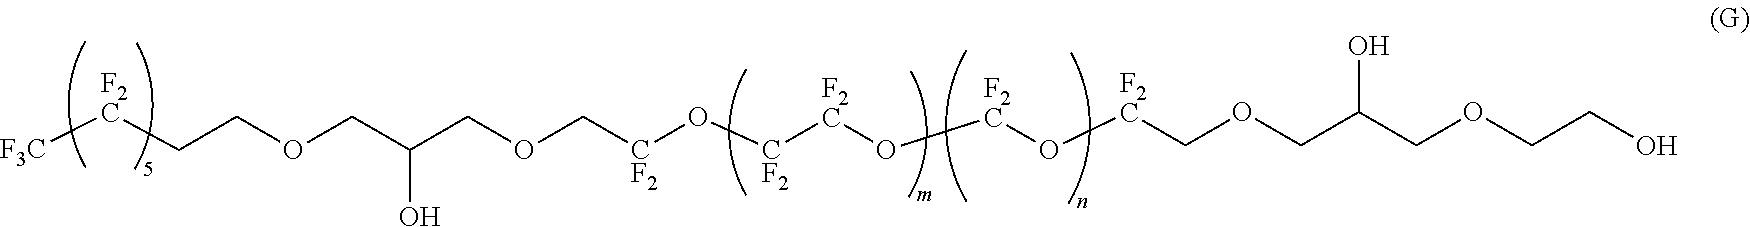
O(CC(COC[CF2]O[CF2][F2C]O[F2C]O[F2C]COCC(COCCO)O)O)CC[F2C][F3C]
